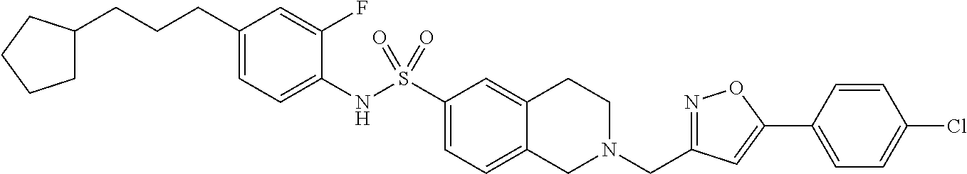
C1(CCCC2CCCC2)=CC=C(NS(C2=CC=C3C(=C2)CCN(CC2=NOC(C4=CC=C(Cl)C=C4)=C2)C3)(=O)=O)C(F)=C1
